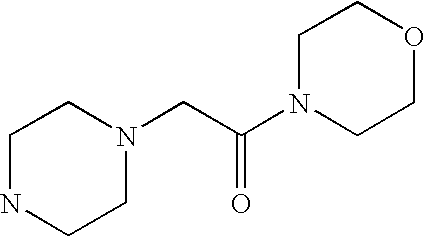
C1NCCN(CC(N2CCOCC2)=O)C1
